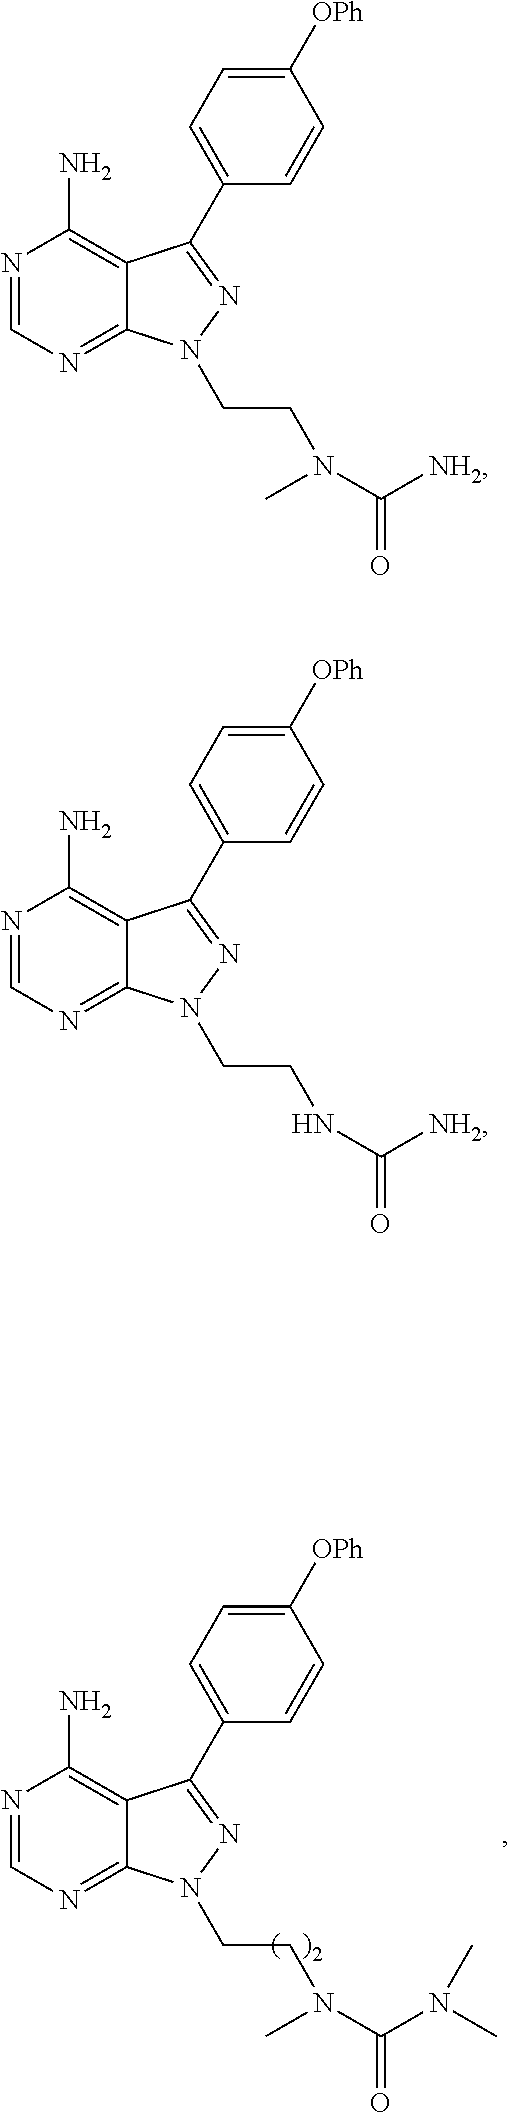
N1=CN=C2C(=C1N)C(C1=CC=C([OPh])C=C1)=NN2CCN(C([NH2])=O)C.N1=CN=C2C(=C1N)C(C1=CC=C([OPh])C=C1)=NN2CCNC([NH2])=O.N1=CN=C2C(=C1N)C(C1=CC=C([OPh])C=C1)=NN2CCN(C(N(C)C)=O)C
